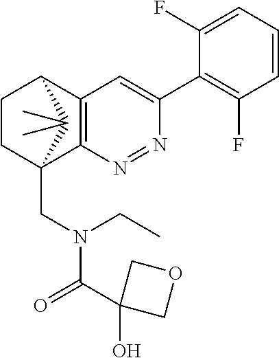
N1=NC2=C(C=C1C1=C(F)C=CC=C1F)C1CCC2(CN(C(=O)C2(O)COC2)CC)C1(C)C
